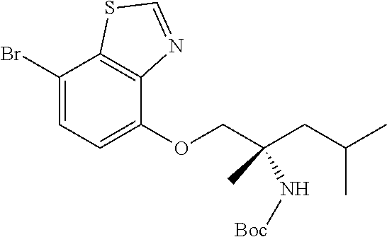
BrC1=CC=C(OCC(CC(C)C)(C)N[Boc])C2=C1SC=N2
